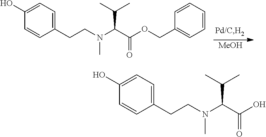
C1=CC(CCN(C(C(OCC2=CC=CC=C2)=O)C(C)C)C)=CC=C1O.[MeOH].C1=CC(CCN(C(C(O)=O)C(C)C)C)=CC=C1O
